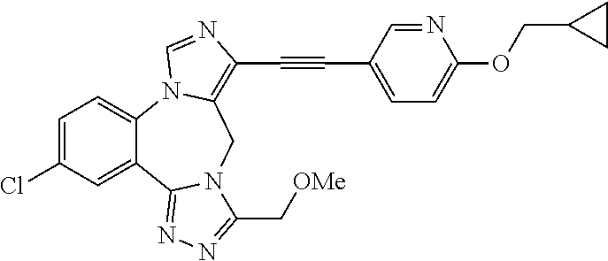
C1=C(Cl)C=C2C(=C1)N1C(=C(C#CC3=CC=C(OCC4CC4)N=C3)N=C1)CN1C2=NN=C1C[OMe]
